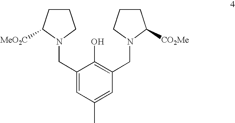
C1(CN2CCCC2[MeO2C])=CC(C)=CC(CN2C([CO2Me])CCC2)=C1O
